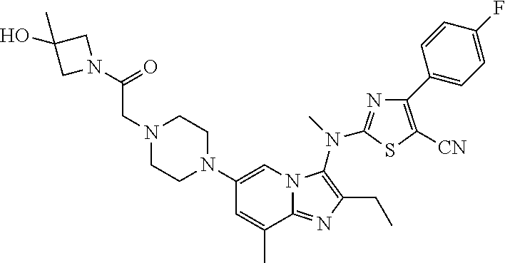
C1(N2CCN(CC(=O)N3CC(O)(C)C3)CC2)=CN2C(=NC(CC)=C2N(C)C2=NC(C3=CC=C(F)C=C3)=C([CN])S2)C(C)=C1
